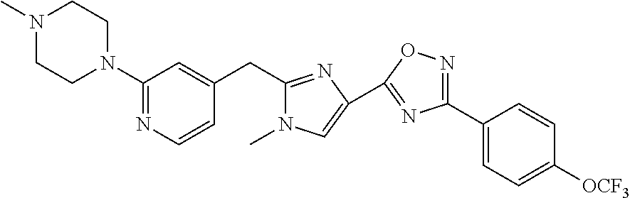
C1(N2CCN(C)CC2)=NC=CC(CC2=NC(C3=NC(C4=CC=C([OCF3])C=C4)=NO3)=CN2C)=C1
